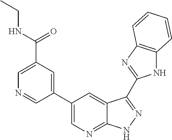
C1(C2=CC(C(NCC)=O)=CN=C2)=CN=C2C(=C1)C(C1=NC3=C(N1)C=CC=C3)=NN2
